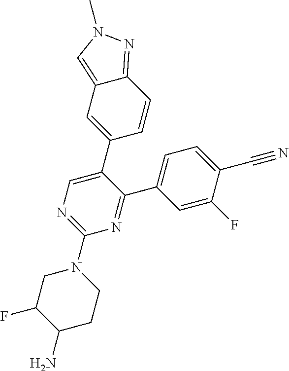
C1=C(C2=NC(N3CCC(N)C(F)C3)=NC=C2C2=CC3=CN(C)N=C3C=C2)C=C(F)C(C#N)=C1
